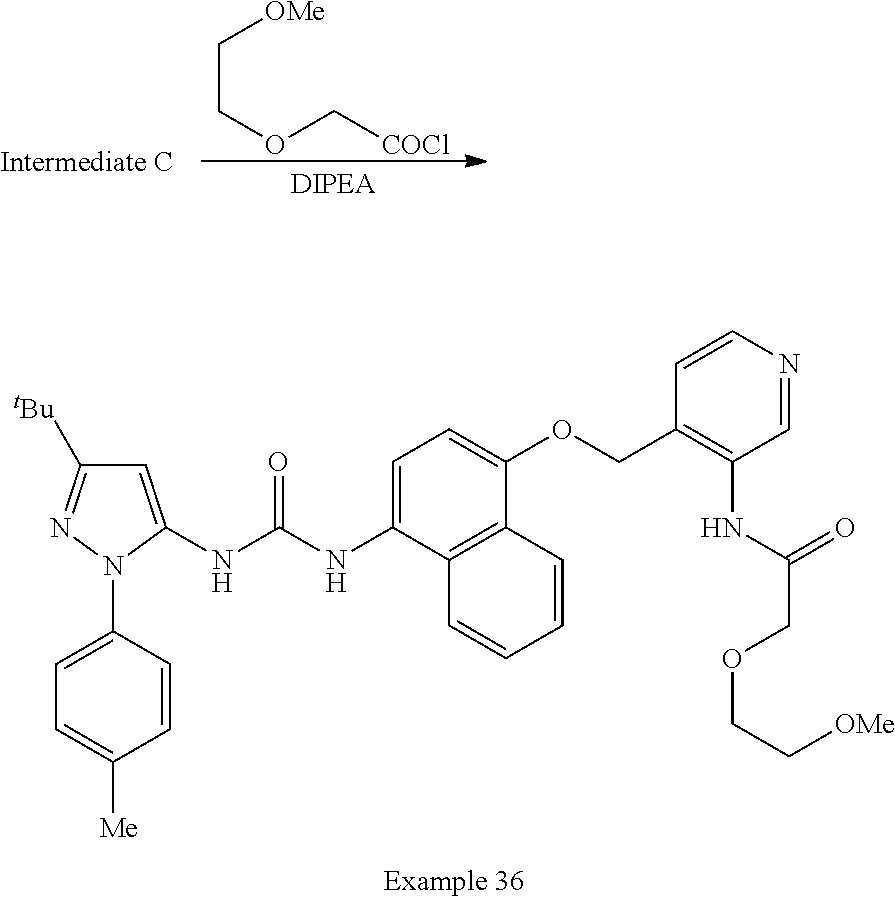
C1=C(NC(NC2=CC=C(OCC3=C(NC(=O)COCC[OMe])C=NC=C3)C3=C2C=CC=C3)=O)N(C2=CC=C([Me])C=C2)N=C1[tBu].C(COC[COCl])[OMe]
